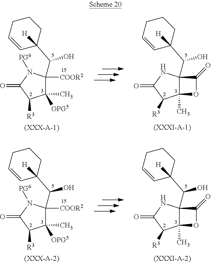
N1C2(C(C3([H])CCCC=C3)O)C(C)(C([R3])C1=O)OC2=O.N1([PG6])C([COOR2])(C(C2([H])CCCC=C2)O)C(C)([OPG5])C([R3])C1=O.N1C2(C(C3([H])CCCC=C3)O)C(C)(C([R3])C1=O)OC2=O.N1([PG6])C([COOR2])(C(C2([H])CCCC=C2)O)C(C)([OPG5])C([R3])C1=O
